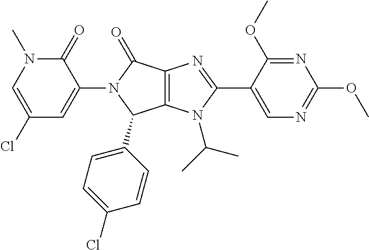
C1(=O)N(C)C=C(Cl)C=C1N1C(C2=CC=C(Cl)C=C2)C2=C(C1=O)N=C(C1=CN=C(OC)N=C1OC)N2C(C)C
